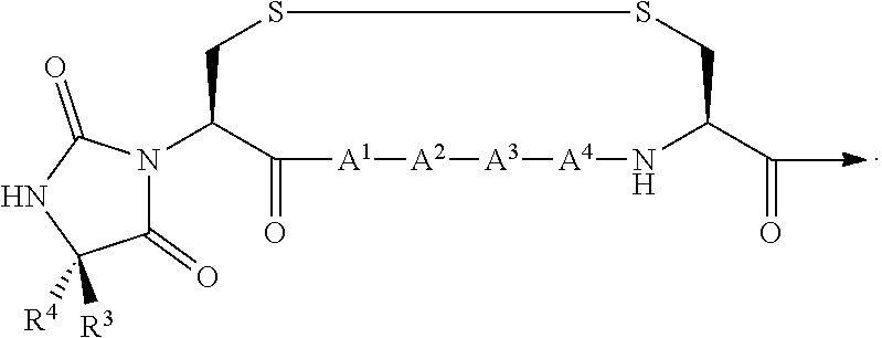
C1(=O)[A1][A2][A3][A4]NC(C=O)CSSCC1N1C(=O)C([R4])([R3])NC1=O
